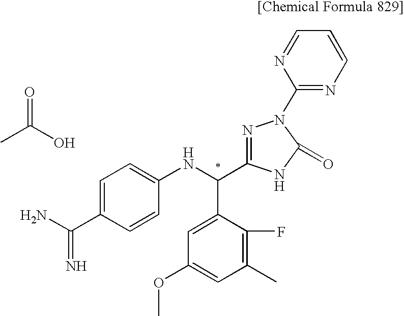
NC(C1=CC=C(NC(C2=CC(OC)=CC(C)=C2F)C2=NN(C3=NC=CC=N3)C(=O)N2)C=C1)=N.CC(O)=O
